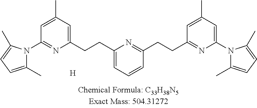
[H].C1(CCC2=CC=CC(CCC3=NC(N4C(C)=CC=C4C)=CC(C)=C3)=N2)=CC(C)=CC(N2C(C)=CC=C2C)=N1
